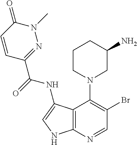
C1=NC2=C(C(N3CC(N)CCC3)=C1Br)C(NC(C1=NN(C)C(=O)C=C1)=O)=CN2
